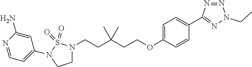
C(CC(CCOC1=CC=C(C2=NN(CC)N=N2)C=C1)(C)C)N1CCN(C2=CC=NC(N)=C2)S1(=O)=O
